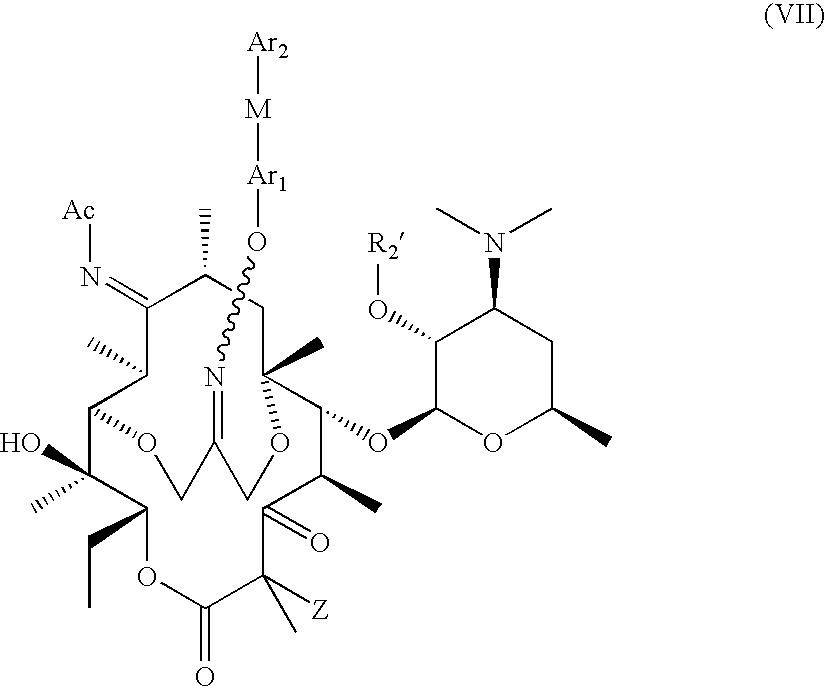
C12C(C)(O)C(CC)OC(=O)C([Z])(C)C(=O)C(C)C(OC3OC(C)CC(N(C)C)C3O[R2])C(C)(CC(C)C(=N[Ac])C1C)OCC(=NO[Ar1][M][Ar2])CO2
